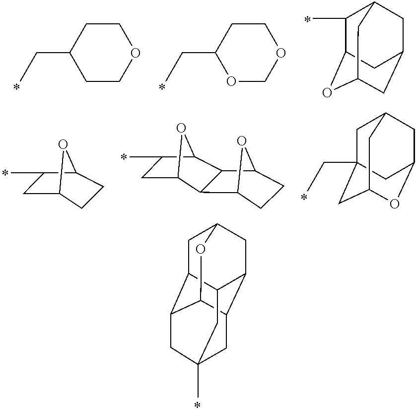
C1C2C3C4C5C(CC1O4)C2CC(C)(C3)C5.O1CCC(CC)CC1.O1CCC(CC)OC1.C1(C)C2OC3CC(CC1C3)C2.C1C2CCC(C1C)O2.C1C2OC(C1C)C1C2C2CCC1O2.C1C2(CC)CC3OC(CC1C3)C2
